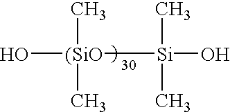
O[(SiO]([Si](O)(C)C)(C)C
